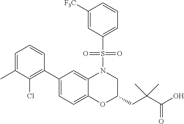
C1(C2=C(Cl)C(C)=CC=C2)=CC=C2C(=C1)N(S(C1=CC=CC([F3C])=C1)(=O)=O)CC(CC(C(O)=O)(C)C)O2
